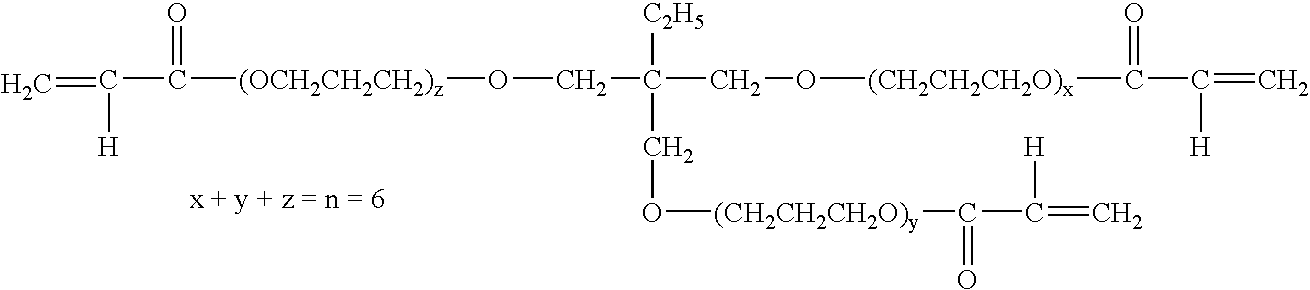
C=C(C(=O)[(OCH2CH2CH2)z]OCC([C2H5])(CO[(CH2CH2CH2O)y]C(C([H])=C)=O)CO[(CH2CH2CH2O)x]C(=O)C([H])=C)[H]
